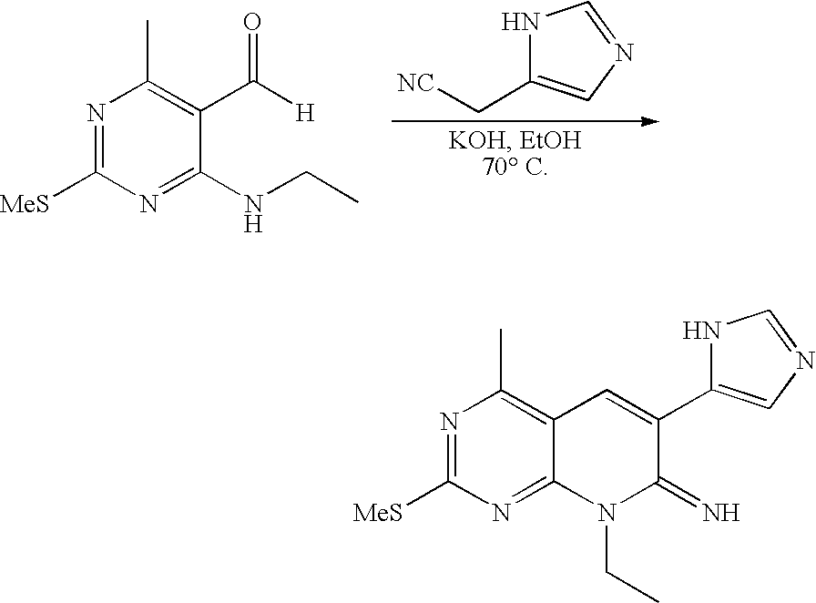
N1C(C[NC])=CN=C1.N1=C([MeS])N=C(NCC)C(C([H])=O)=C1C.N1=C([MeS])N=C2C(=C1C)C=C(C1=CN=CN1)C(=N)N2CC
